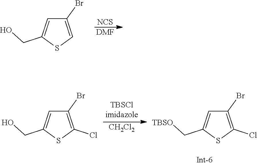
[NCS].[DMF].C1(Br)=CSC(CO)=C1.C1(Br)=C(Cl)SC(C[TBSO])=C1.[CH2Cl2].C1(Br)=C(Cl)SC(CO)=C1
